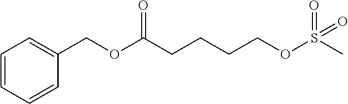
C1=CC=CC(COC(CCCCOS(=O)(C)=O)=O)=C1
